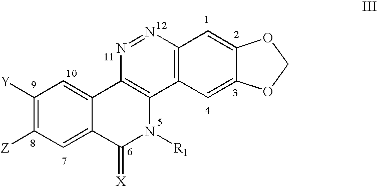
C1([Y])=C([Z])C=C2C(=C1)C1=C(N([R1])C2=[X])C2=C(N=N1)C=C1C(=C2)OCO1
